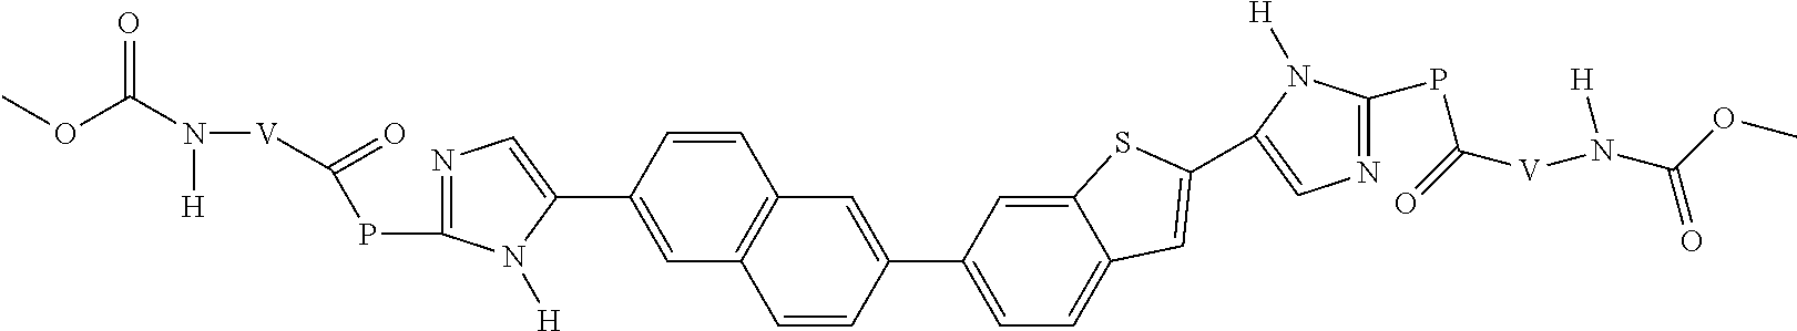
C1(C2=CC3=C(C=C2)C=C(C2=CC=C4C(=C2)SC(C2=CN=C(PC([V]N(C(OC)=O)[H])=O)N2[H])=C4)C=C3)=CN=C(PC(=O)[V]N(C(OC)=O)[H])N1[H]
